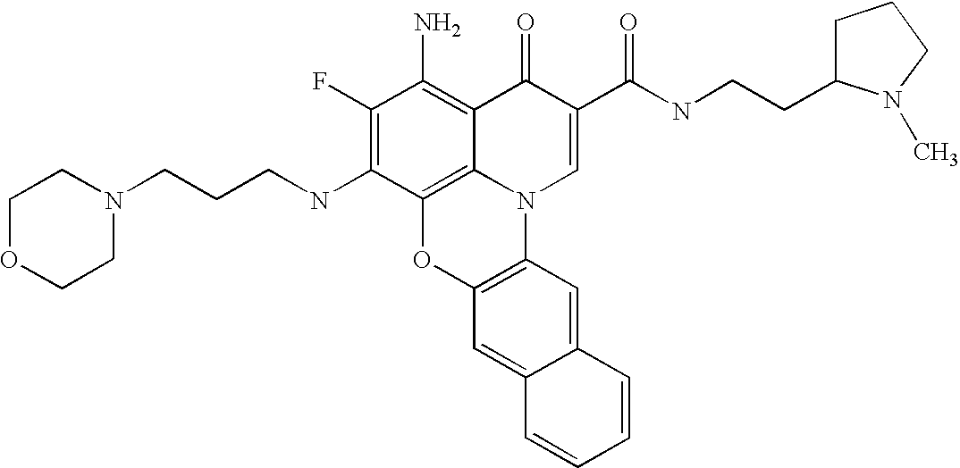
C1(F)=C(NCCCN2CCOCC2)C2=C3C(=C1N)C(=O)C(C(=O)NCCC1CCCN1C)=CN3C1=C(O2)C=C2C(=C1)C=CC=C2
